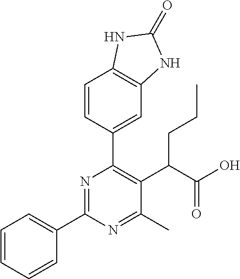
C1=CC=CC(C2=NC(C3=CC4=C(C=C3)NC(=O)N4)=C(C(C(O)=O)CCC)C(C)=N2)=C1
